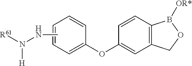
C1=C(OC2=CC3=C(C=C2)B([OR*])OC3)C=CC=C1.[R61]N([H])NC
